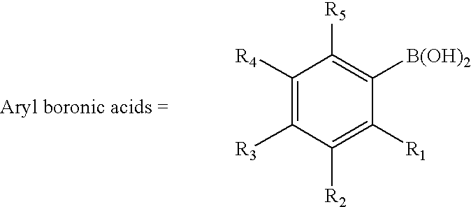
C1([R4])=C([R3])C([R2])=C([R1])C([B(OH)2])=C1[R5]
